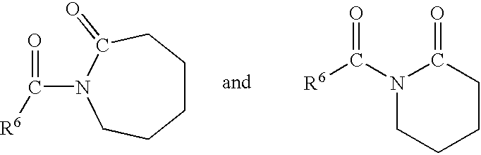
C(N1CCCCCC1=O)([R6])=O.N1(C([R6])=O)CCCCC1=O
